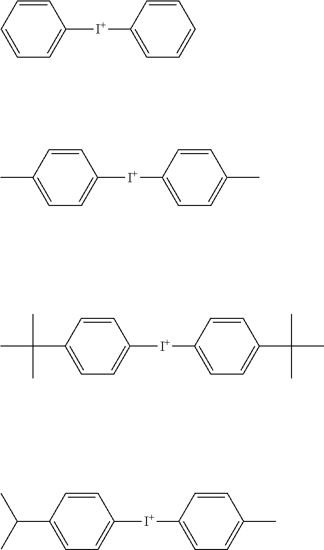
C1=CC=CC=C1[I+]C1=CC=CC=C1.C1=CC(C)=CC=C1[I+]C1=CC=C(C)C=C1.C1=CC(C(C)(C)C)=CC=C1[I+]C1=CC=C(C(C)(C)C)C=C1.C1=CC(C(C)C)=CC=C1[I+]C1=CC=C(C)C=C1
